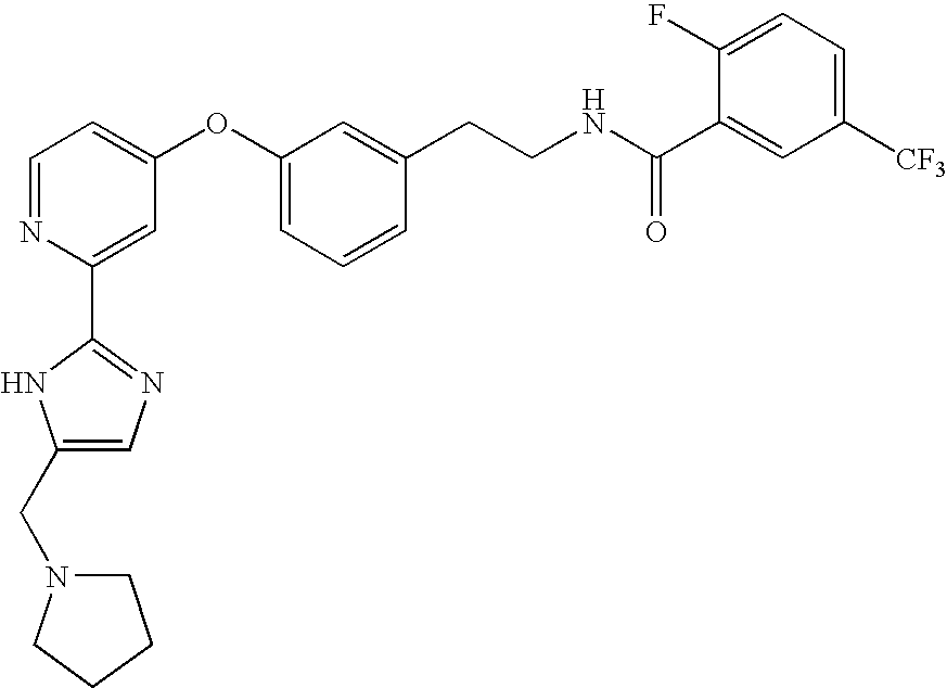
C1=NC(C2=NC=C(CN3CCCC3)N2)=CC(OC2=CC=CC(CCNC(C3=CC([CF3])=CC=C3F)=O)=C2)=C1
